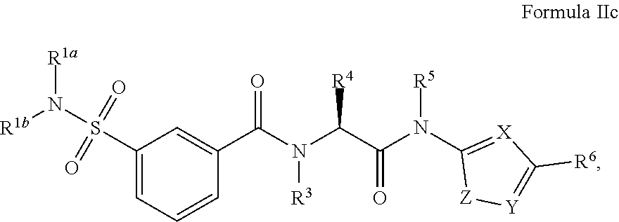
[R3]N(C(C1=CC(S(N([R1b])[R1a])(=O)=O)=CC=C1)=O)C(C(N([R5])C1=[X]C([R6])=[Y][Z]1)=O)[R4]
